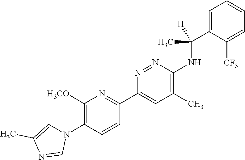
C1([H3CO])=C(N2C=C(C)N=C2)C=CC(C2=CC(C)=C(NC(C3=CC=CC=C3[CF3])([H])C)N=N2)=N1
